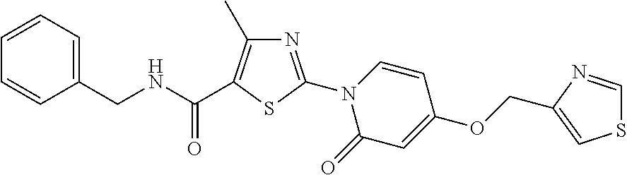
C(OC1=CC(=O)N(C2=NC(C)=C(C(NCC3=CC=CC=C3)=O)S2)C=C1)C1=CSC=N1
